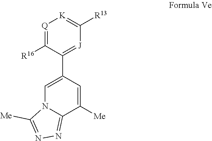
C1(C2=CN3C(=NN=C3[Me])C([Me])=C2)=[J]C([R13])=[K][Q]=C1[R16]
